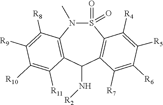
S1(=O)(=O)N(C)C2=C(C(N[R2])C3=C1C([R4])=C([R5])C([R6])=C3[R7])C([R11])=C([R10])C([R9])=C2[R8]
